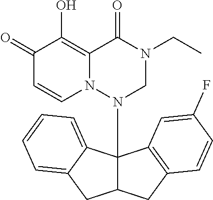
C1(=O)C=CN2C(=C1O)C(=O)N(CC)CN2C12C(CC3=C1C=C(F)C=C3)CC1=CC=CC=C21
